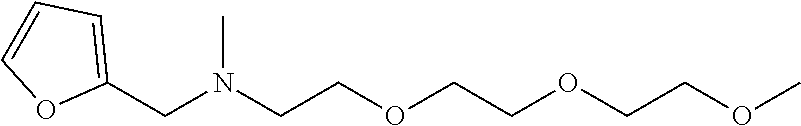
C1(CN(CCOCCOCCOC)C)=CC=CO1
